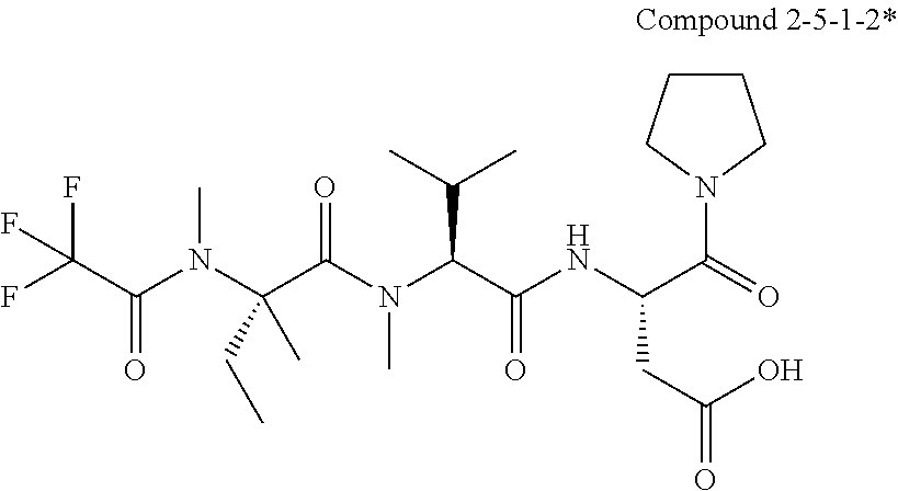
N(C(C(N(C(C(NC(C(N1CCCC1)=O)CC(O)=O)=O)C(C)C)C)=O)(CC)C)(C(C(F)(F)F)=O)C
